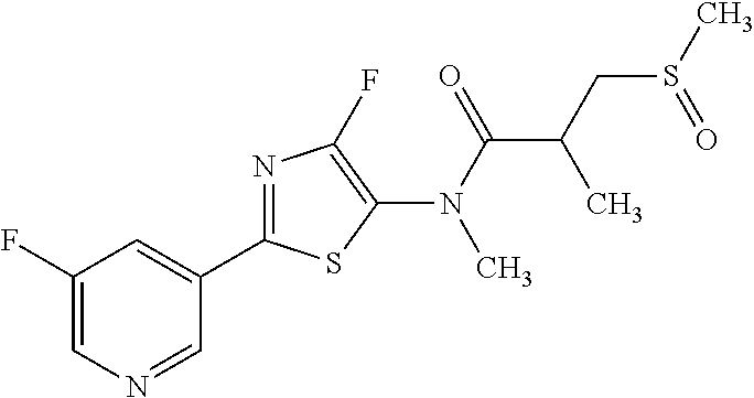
C1(N(C(=O)C(CS(C)=O)C)C)=C(F)N=C(C2=CC(F)=CN=C2)S1
